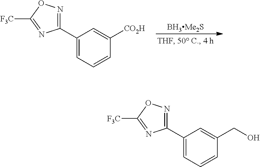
C1(C2=NOC([F3C])=N2)=CC=CC([CO2H])=C1.C1(C2=NOC([F3C])=N2)=CC=CC(CO)=C1
